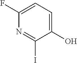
C1(F)=CC=C(O)C(I)=N1
